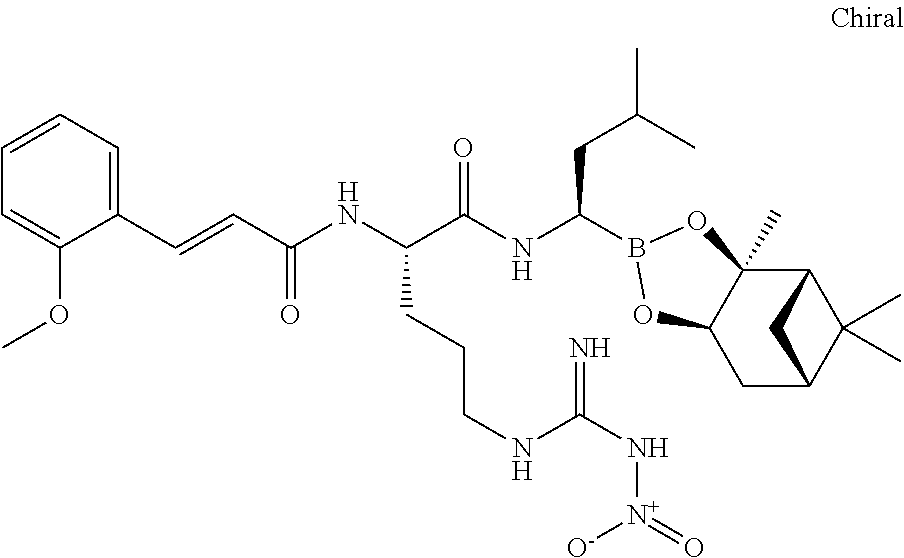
C12C3(C)C(CC(C1(C)C)C2)OB(C(NC(C(NC(=O)C=CC1=CC=CC=C1OC)CCCNC(N[N+]([O-])=O)=N)=O)CC(C)C)O3
